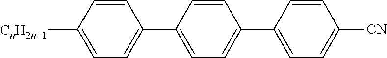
C1=C([CnH2n+1])C=CC(C2=CC=C(C3=CC=C([CN])C=C3)C=C2)=C1
